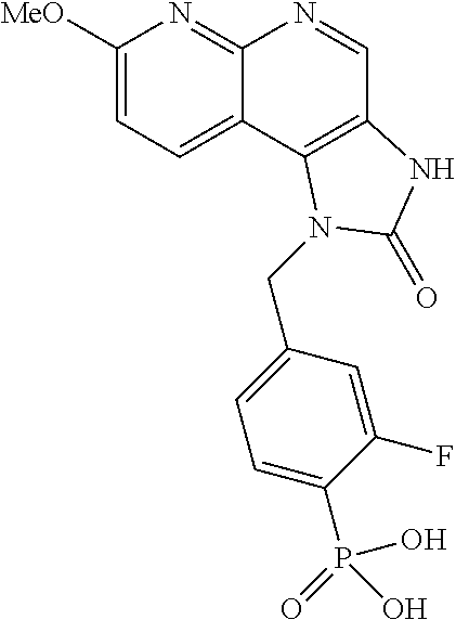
C1([MeO])=CC=C2C(=N1)N=CC1=C2N(CC2=CC=C(P(O)(O)=O)C(F)=C2)C(=O)N1
